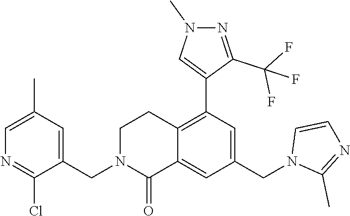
C1=C(C)C=C(CN2CCC3=C(C4=CN(C)N=C4C(F)(F)F)C=C(CN4C(C)=NC=C4)C=C3C2=O)C(Cl)=N1
